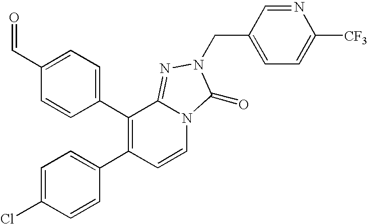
C(C1=CC=C(C2=C(C3=CC=C(Cl)C=C3)C=CN3C2=NN(CC2=CC=C([CF3])N=C2)C3=O)C=C1)=O
